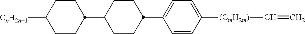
C1CC(C2CCC(C3=CC=C([(CmH2m)]C=C)C=C3)CC2)CCC1[CnH2n+1]
